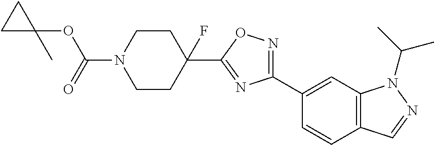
C(N1CCC(C2=NC(C3=CC4=C(C=C3)C=NN4C(C)C)=NO2)(F)CC1)(=O)OC1(C)CC1
